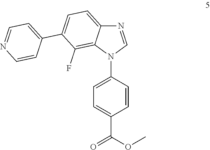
C1=C(N2C=NC3=CC=C(C4=CC=NC=C4)C(F)=C23)C=CC(C(OC)=O)=C1
